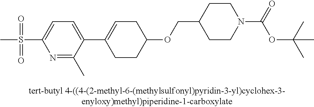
C1(S(=O)(=O)C)=CC=C(C2=CCC(OCC3CCN(C(OC(C)(C)C)=O)CC3)CC2)C(C)=N1
